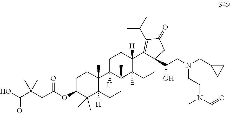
C1C(OC(CC(C(O)=O)(C)C)=O)C(C)(C)C2([H])C(C)(C1)C1([H])C(C)(CC2)C2(C)C([H])(CC1)C1=C(C(C)C)C(=O)CC1(C(CN(CC1CC1)CCN(C(C)=O)C)O)CC2
